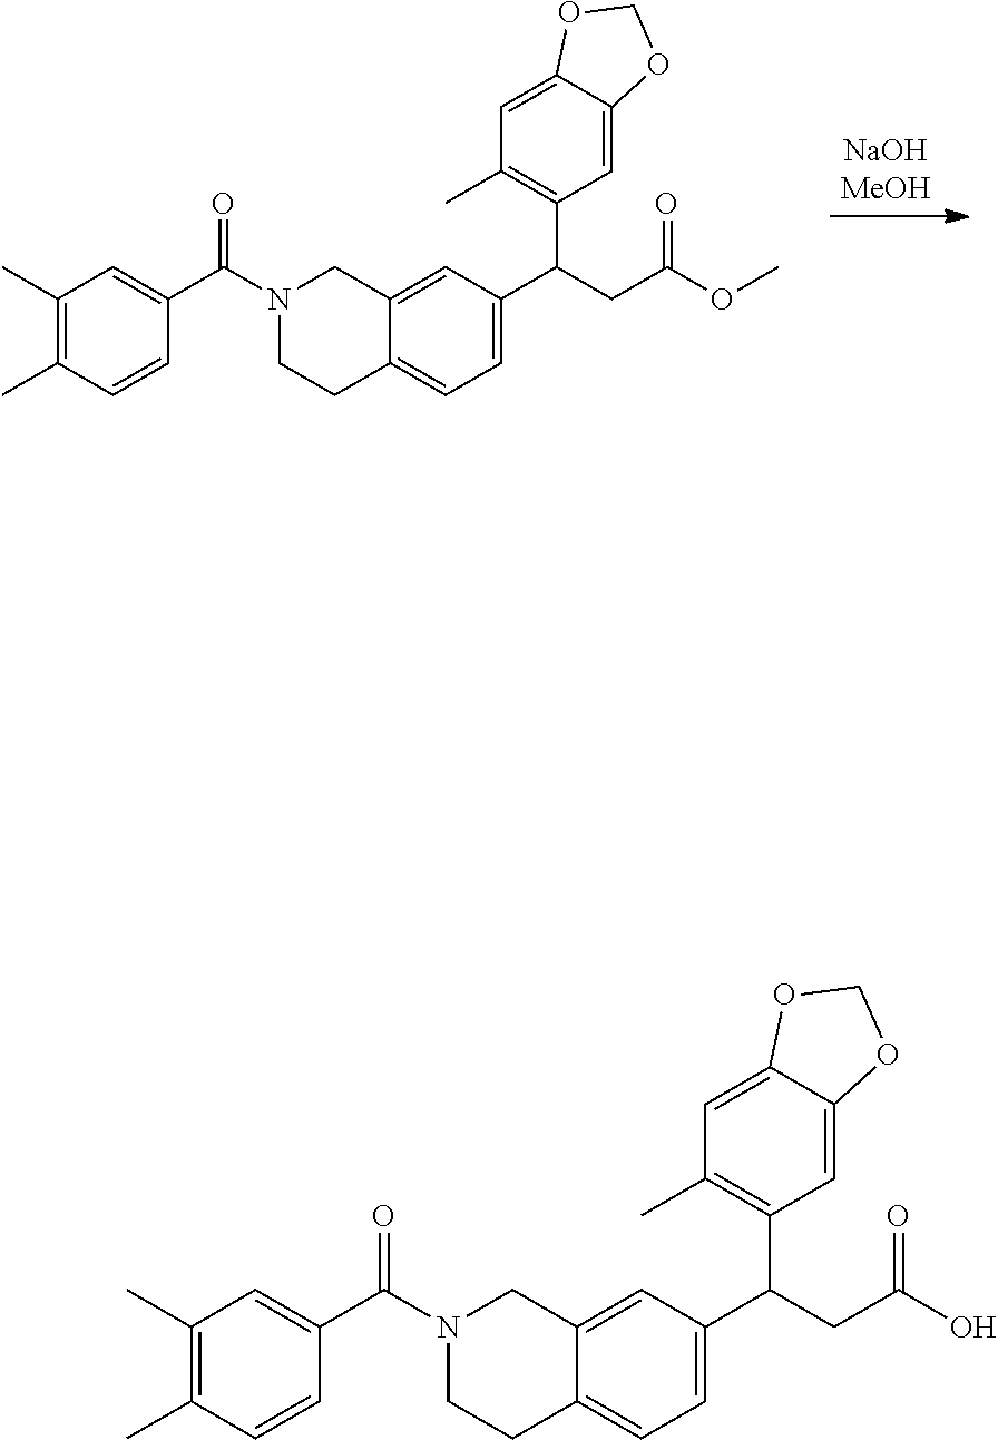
C1(C)=C(C)C=CC(C(N2CCC3=CC=C(C(CC(OC)=O)C4=C(C)C=C5C(=C4)OCO5)C=C3C2)=O)=C1.C1(C)=C(C)C=CC(C(N2CCC3=CC=C(C(CC(O)=O)C4=C(C)C=C5C(=C4)OCO5)C=C3C2)=O)=C1
